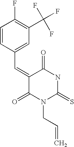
C1=CC(C=C2C(=O)N(CC=C)C(=S)NC2=O)=CC(C(F)(F)F)=C1F
